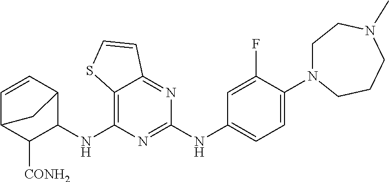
C12=C(NC3C4C=CC(C3[CONH2])C4)N=C(NC3=CC=C(N4CCN(C)CCC4)C(F)=C3)N=C1C=CS2
